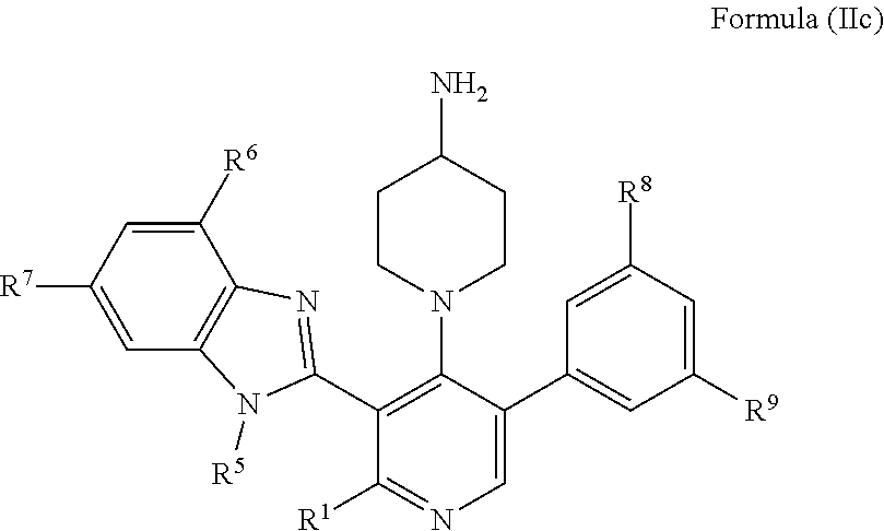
C1([R7])=CC2=C(C([R6])=C1)N=C(C1=C(N3CCC(N)CC3)C(C3=CC([R9])=CC([R8])=C3)=CN=C1[R1])N2[R5]
